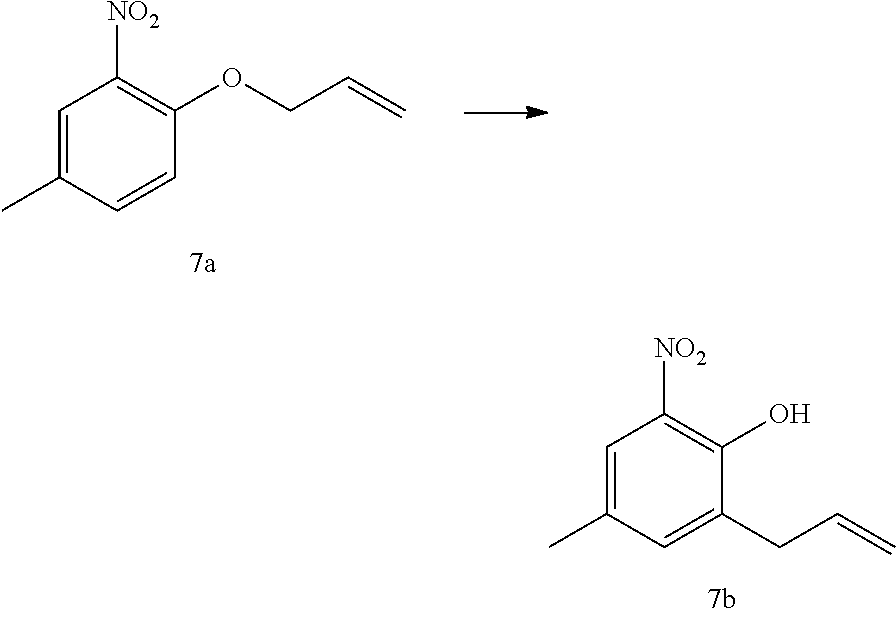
C1=C(C)C=C(CC=C)C(O)=C1[NO2].C1=C(C)C=CC(OCC=C)=C1[NO2]
